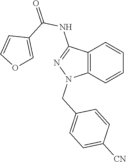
C12=C(C=CC=C1)N(CC1=CC=C([CN])C=C1)N=C2NC(=O)C1=COC=C1
